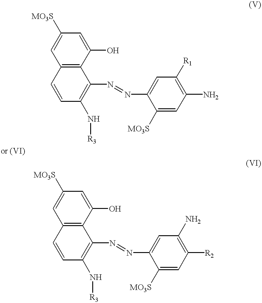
C12=C(C(O)=CC([MO3S])=C1)C(N=NC1=CC([R1])=C(N)C=C1[MO3S])=C(N[R3])C=C2.C12=C(C(O)=CC([MO3S])=C1)C(N=NC1=CC(N)=C([R2])C=C1[MO3S])=C(N[R3])C=C2
